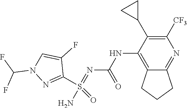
C1(NC(N=S(N)(C2=NN(C(F)F)C=C2F)=O)=O)=C2CCCC2=NC([CF3])=C1C1CC1
